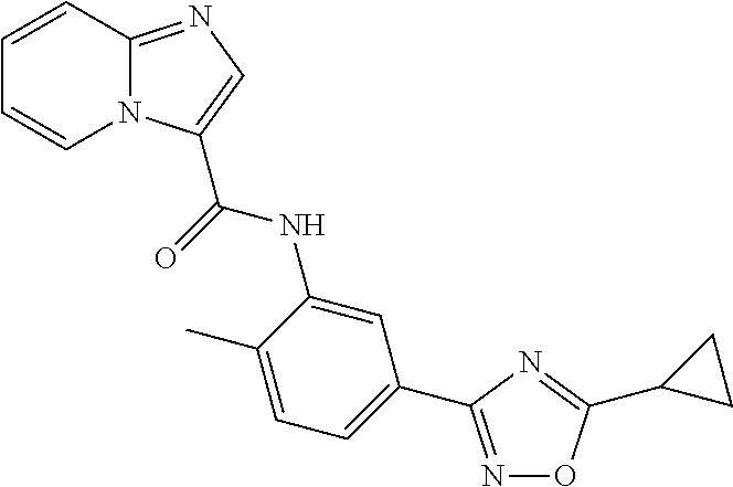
C1=CC2=NC=C(C(=O)NC3=CC(C4=NOC(C5CC5)=N4)=CC=C3C)N2C=C1
